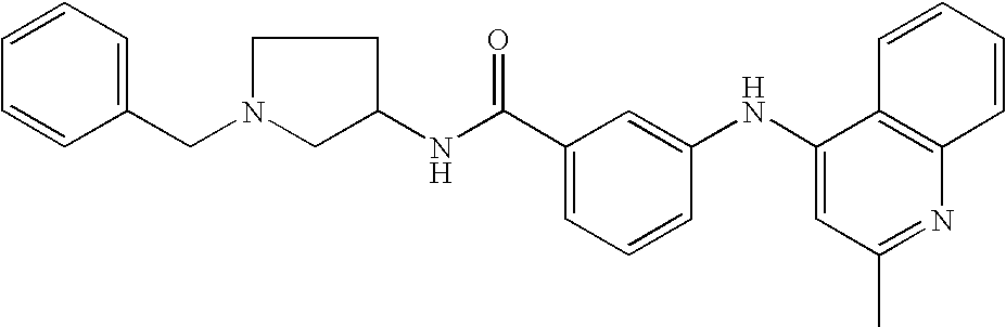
N1(CC2=CC=CC=C2)CC(NC(C2=CC=CC(NC3=CC(C)=NC4=C3C=CC=C4)=C2)=O)CC1
